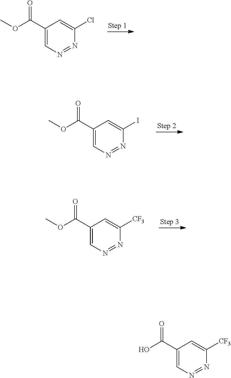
C1(C(OC)=O)=CN=NC(Cl)=C1.C1(C(OC)=O)=CN=NC(I)=C1.C1(C(OC)=O)=CN=NC([CF3])=C1.C1(C(O)=O)=CN=NC([CF3])=C1
